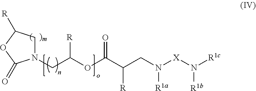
C1N(CC(OC(C(CN([X]N([R1c])[R1b])[R1a])[R])=O)[R])C(=O)OC1[R]
